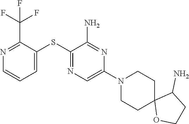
S(C1=NC=C(N2CCC3(CC2)OCCC3N)N=C1N)C1=CC=CN=C1C(F)(F)F
